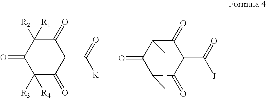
C12C(=O)C(C(=O)[J])C(=O)C(C1=O)CC2.C1(=O)C([R4])([R3])C(=O)C(C(=O)[K])C(=O)C1([R1])[R2]
